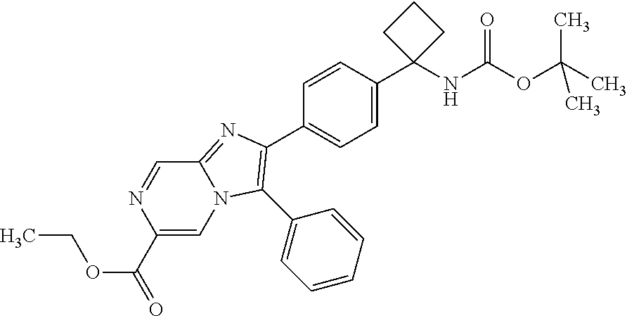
C1(C(OCC)=O)=CN2C(=NC(C3=CC=C(C4(NC(OC(C)(C)C)=O)CCC4)C=C3)=C2C2=CC=CC=C2)C=N1
